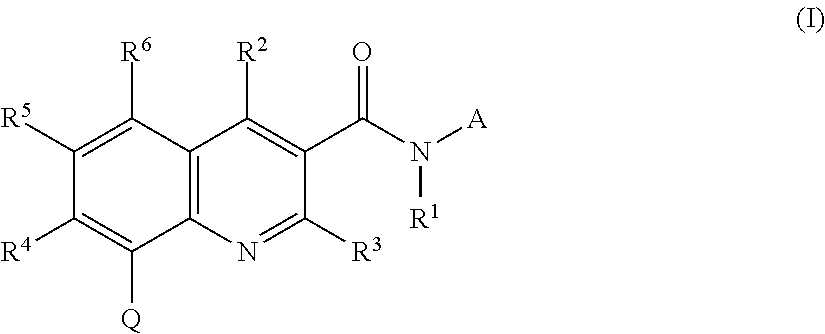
C1([R5])=C([R6])C2=C(C([Q])=C1[R4])N=C([R3])C(C(N([R1])[A])=O)=C2[R2]
